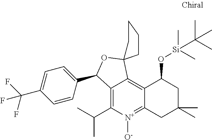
C12=C(C(C)C)[N+]([O-])=C3C(=C1C1(OC2C2=CC=C(C(F)(F)F)C=C2)CCCC1)C(O[Si](C)(C)C(C)(C)C)CC(C)(C)C3
